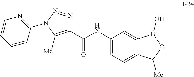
C1(C(NC2=CC=C3C(=C2)B(O)OC3[Me])=O)=C([Me])N(C2=NC=CC=C2)N=N1
